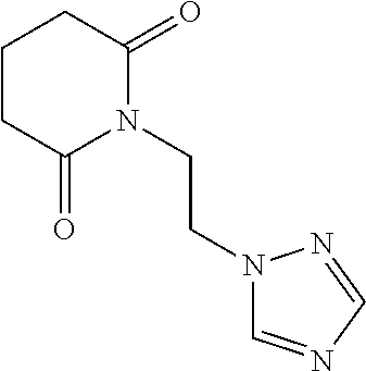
C(CN1C(=O)CCCC1=O)N1C=NC=N1
